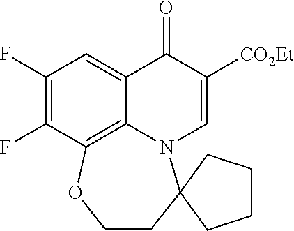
FC1=C(F)C=C2C3=C1OCCC1(N3C=C([CO2Et])C2=O)CCCC1
